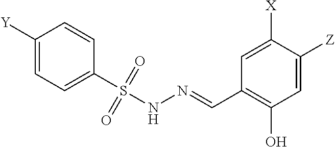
C1([Y])=CC=C(S(=O)(=O)NN=CC2=C(O)C=C([Z])C([X])=C2)C=C1
